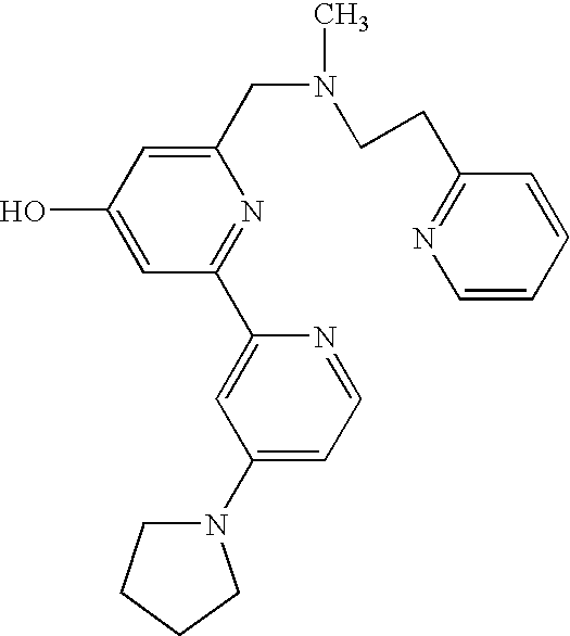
C1(CN(C)CCC2=NC=CC=C2)=CC(O)=CC(C2=CC(N3CCCC3)=CC=N2)=N1
